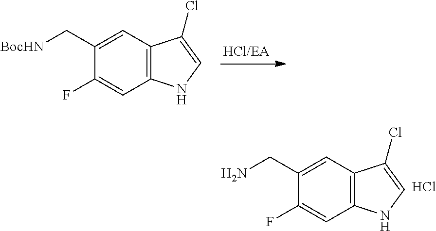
C12=C(C=C(C[BocHN])C(F)=C1)C(Cl)=CN2.C12=C(C=C(CN)C(F)=C1)C(Cl)=CN2.Cl
